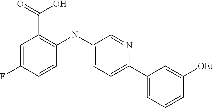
C1=C(F)C=CC(NC2=CC=C(C3=CC=CC([OEt])=C3)N=C2)=C1C(=O)O
